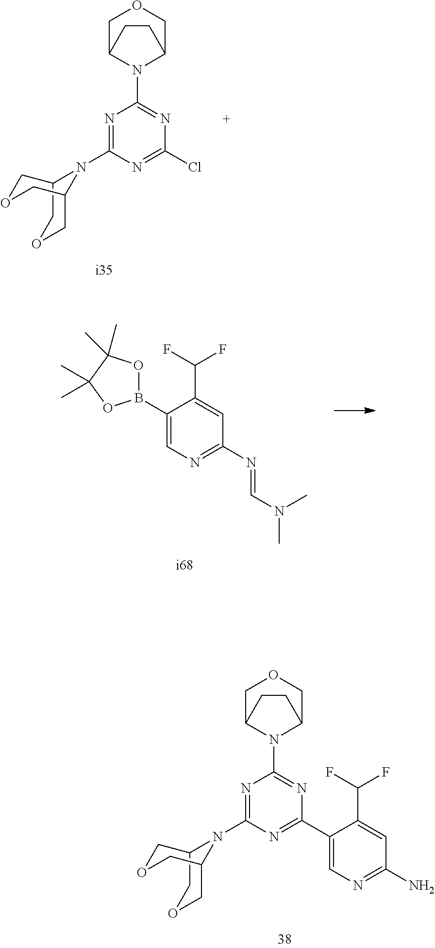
N1=C(N=CN(C)C)C=C(C(F)F)C(B2OC(C)(C)C(C)(C)O2)=C1.C1(C2=NC(N3C4COCC3COC4)=NC(N3C4COCC3CC4)=N2)=CN=C(N)C=C1C(F)F.N1(C2=NC(N3C4COCC3CC4)=NC(Cl)=N2)C2COCC1COC2
